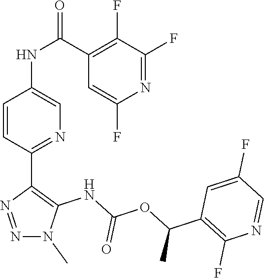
N1(C)N=NC(C2=NC=C(NC(C3=C(F)C(F)=NC(F)=C3)=O)C=C2)=C1NC(OC(C1=C(F)N=CC(F)=C1)C)=O
